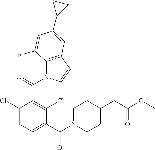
C1(Cl)=CC=C(C(N2CCC(CC(OC)=O)CC2)=O)C(Cl)=C1C(N1C2=C(C=C1)C=C(C1CC1)C=C2F)=O
